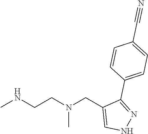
CNCCN(CC1=CNN=C1C1=CC=C(C#N)C=C1)C
